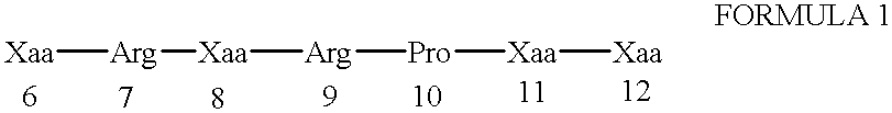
[Xaa][Arg][Xaa][Arg][Pro][Xaa][Xaa]
